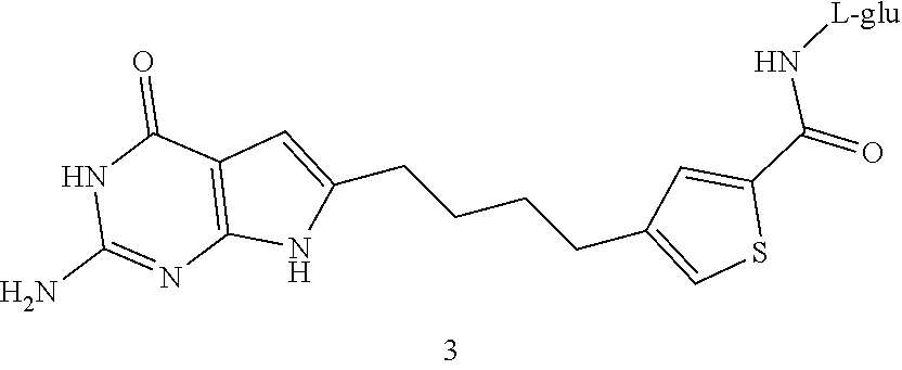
C1=C(CCCCC2=CSC(C(N[L-glu])=O)=C2)NC2=C1C(=O)NC(N)=N2
